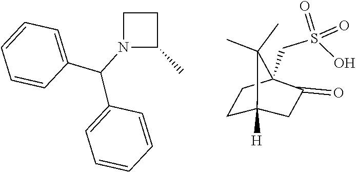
C1C(C)N(C(C2=CC=CC=C2)C2=CC=CC=C2)C1.O=S(=O)(O)CC12C(C)(C)C([H])(CC1=O)CC2
